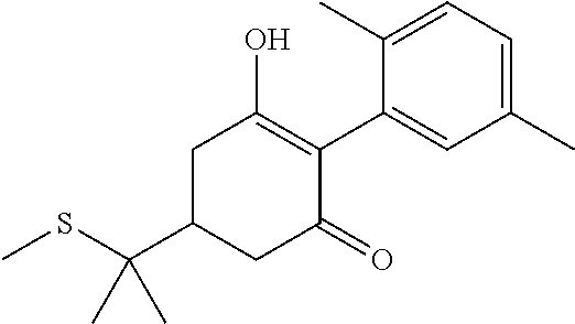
CSC(C1CC(=O)C(C2=CC(C)=CC=C2C)=C(O)C1)(C)C
